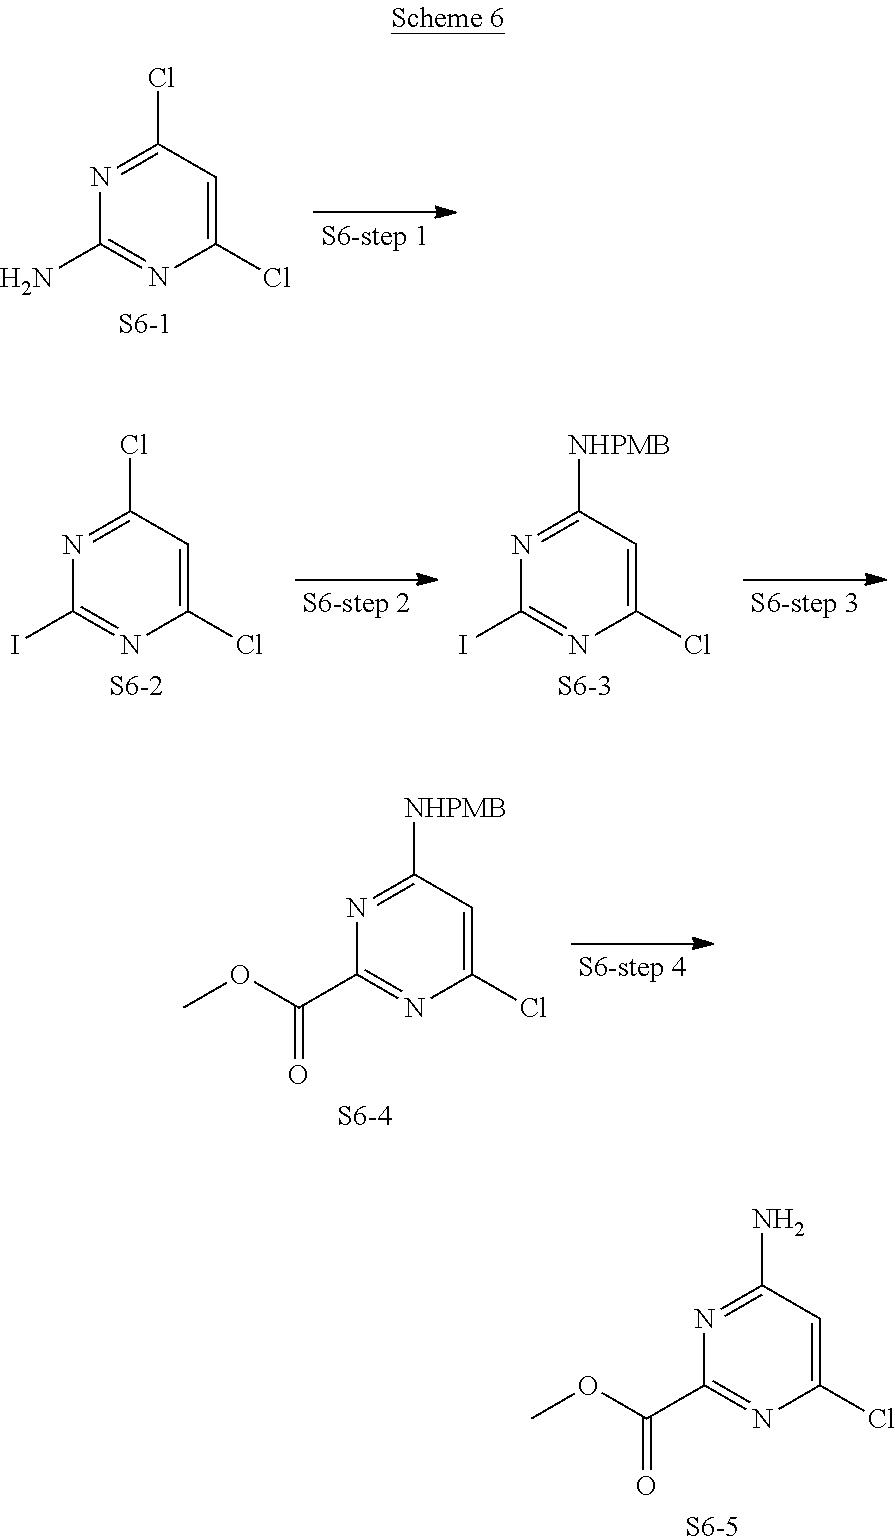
N1=C(Cl)C=C(Cl)N=C1N.[S6-1].N1=C(Cl)C=C(Cl)N=C1I.[S6-2].N1=C([NHPMB])C=C(Cl)N=C1I.[S6-3].N1=C([NHPMB])C=C(Cl)N=C1C(=O)OC.[S6-4].N1=C(N)C=C(Cl)N=C1C(=O)OC.[S6-5]
